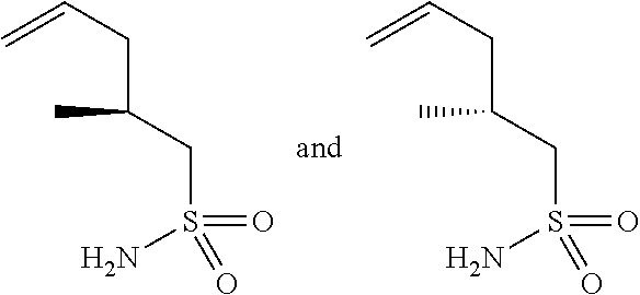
C(C(CS(N)(=O)=O)C)C=C.C(C(CS(N)(=O)=O)C)C=C
